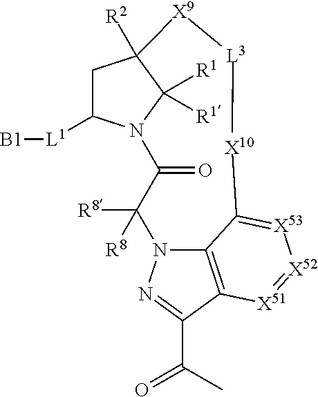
C1C([L1][B1])N2C([R1])([R1])C1([R2])[X9][L3][X10]C1=[X53][X52]=[X51]C3=C1N(C([R8])([R8])C2=O)N=C3C(C)=O
